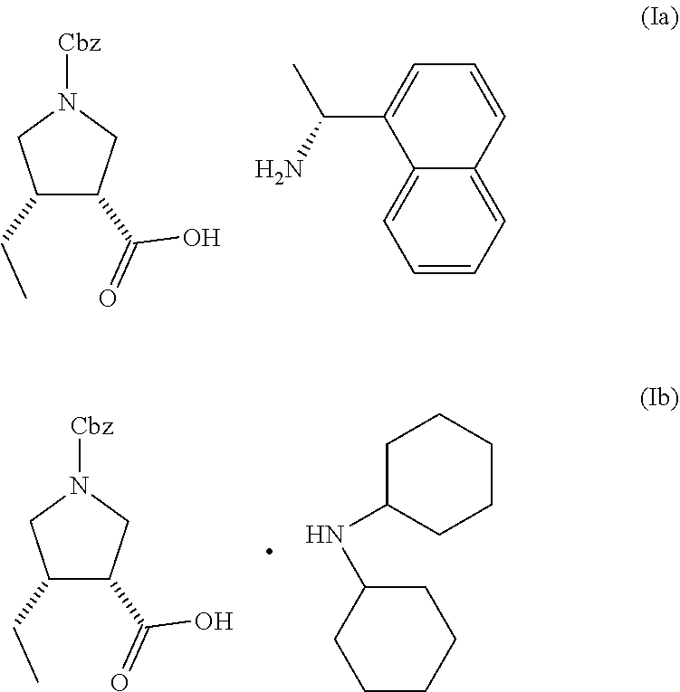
C1(CC)C(C(=O)O)CN([Cbz])C1.C1=CC=C2C(=C1)C(C(N)C)=CC=C2.C1(CC)C(C(=O)O)CN([Cbz])C1.C1CCCC(NC2CCCCC2)C1
